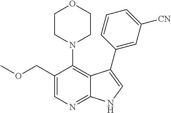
C1(COC)=CN=C2C(=C1N1CCOCC1)C(C1=CC([CN])=CC=C1)=CN2
